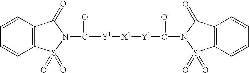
C12=C(C=CC=C1)C(=O)N(C(=O)[Y1][X1][Y1]C(=O)N1C(=O)C3=C(S1(=O)=O)C=CC=C3)S2(=O)=O
